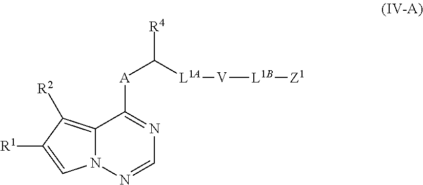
N12C(=C([R2])C([R1])=C1)C([A]C([R4])[L1A][V][L1B][Z1])=NC=N2
